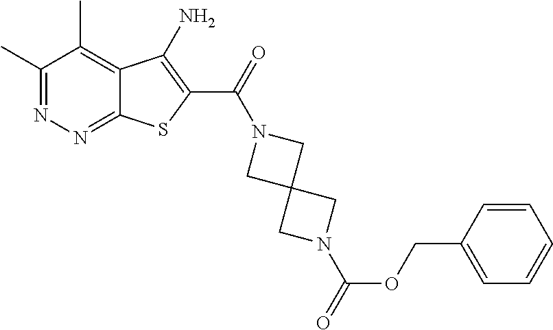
C1(C)=NN=C2C(=C1C)C(N)=C(C(=O)N1CC3(C1)CN(C(=O)OCC1=CC=CC=C1)C3)S2
